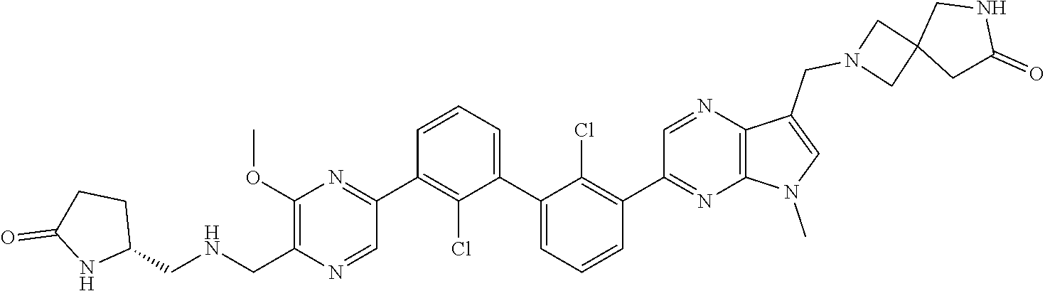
C1(C2=NC(OC)=C(C[HN]CC3CCC(=O)N3)N=C2)=C(Cl)C(C2=CC=CC(C3=NC4=C(N=C3)C(CN3CC5(C3)CC(=O)NC5)=CN4C)=C2Cl)=CC=C1
